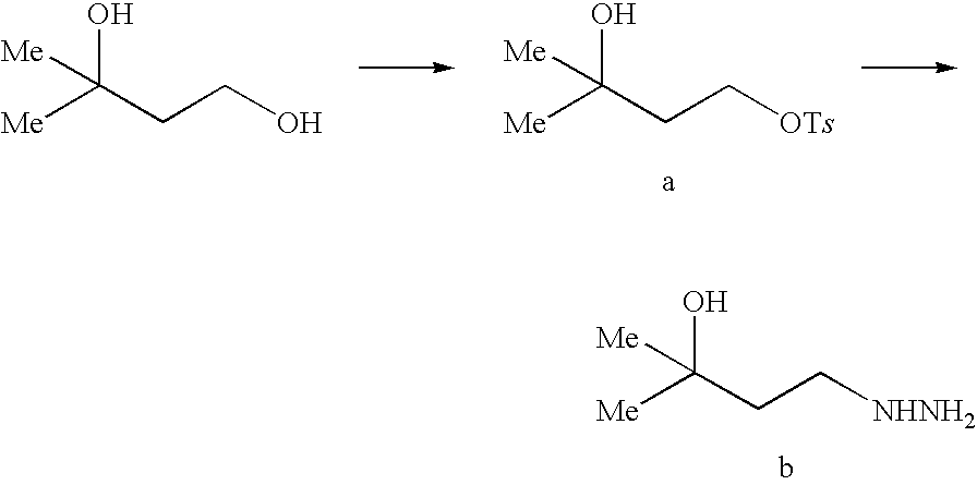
C(CCO)([Me])(O)[Me].C(CC[OTs])([Me])(O)[Me].C(CC[NHNH2])([Me])(O)[Me]
